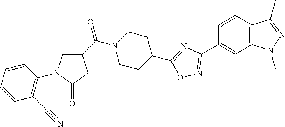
C1=CC2=C(C=C1C1=NOC(C3CCN(C(C4CN(C5=C(C#N)C=CC=C5)C(=O)C4)=O)CC3)=N1)N(C)N=C2C
